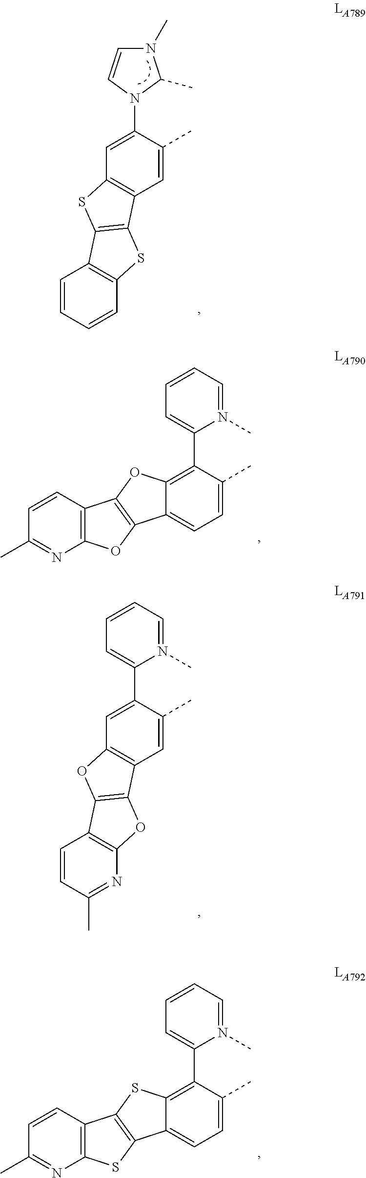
C1(C2=C3C(=CC=C2C)C2=C(O3)C3=C(O2)N=C(C)C=C3)=CC=CC=N1C.N1(C2=CC3=C(C=C2C)C2=C(S3)C3=C(S2)C=CC=C3)C(C)N(C)C=C1.C1(C2=CC3=C(C=C2C)C2=C(O3)C3=C(O2)N=C(C)C=C3)=CC=CC=N1C.C1(C2=C3C(=CC=C2C)C2=C(S3)C3=C(S2)N=C(C)C=C3)=CC=CC=N1C
